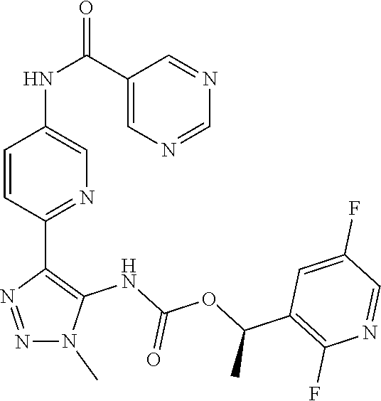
CN1N=NC(C2=NC=C(NC(C3=CN=CN=C3)=O)C=C2)=C1NC(OC(C1=C(F)N=CC(F)=C1)C)=O
